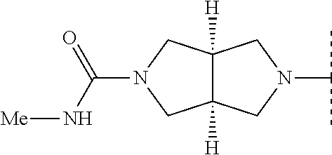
N1(C(C)C)CC2([H])C([H])(C1)CN(C(N[Me])=O)C2
